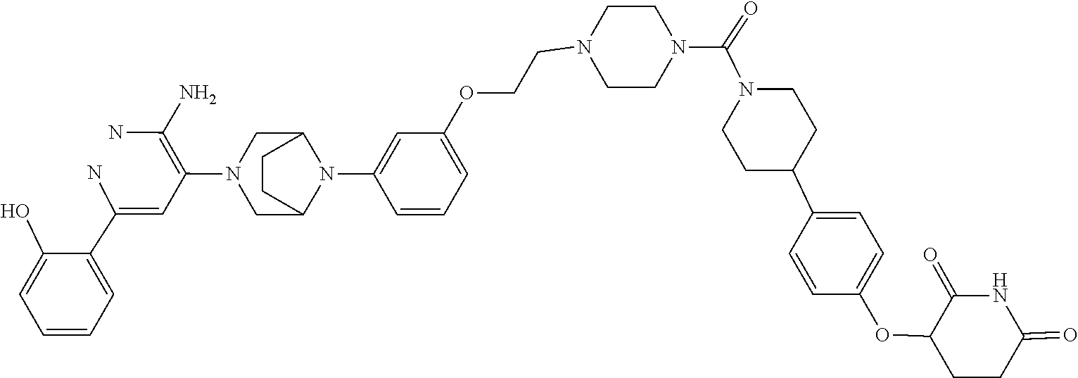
C1(C(=CC(=C(N)N)N2CC3N(C4=CC(OCCN5CCN(C(N6CCC(C7=CC=C(OC8CCC(=O)NC8=O)C=C7)CC6)=O)CC5)=CC=C4)C(C2)CC3)N)=CC=CC=C1O
